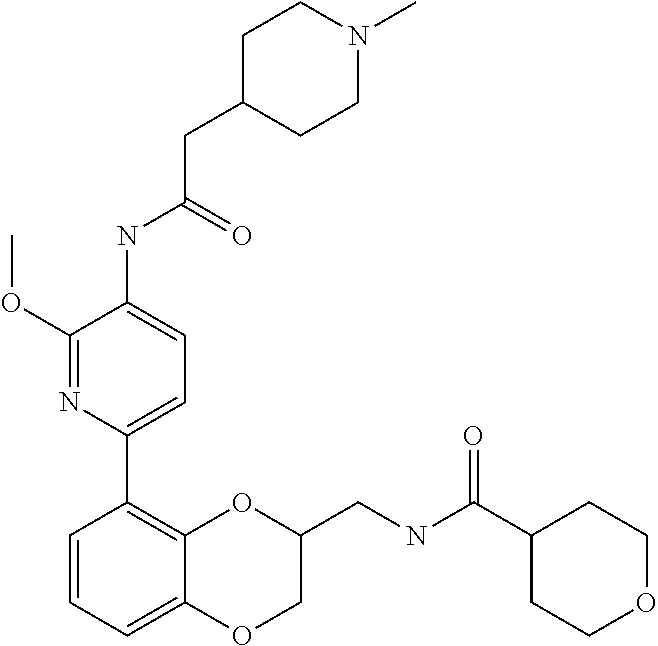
C1(OC)=NC(C2=C3C(=CC=C2)OCC(CNC(C2CCOCC2)=O)O3)=CC=C1NC(=O)CC1CCN(C)CC1
